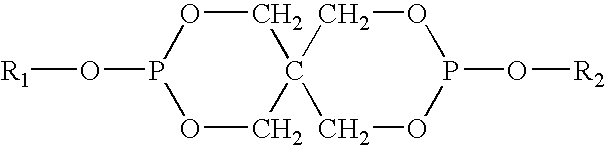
O(P1OCC2(CO1)COP(O[R2])OC2)[R1]
